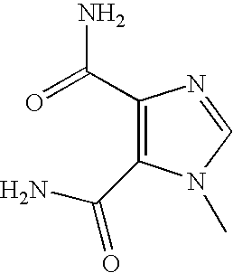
C1(C(=O)N)=C(C(N)=O)N(C)C=N1
